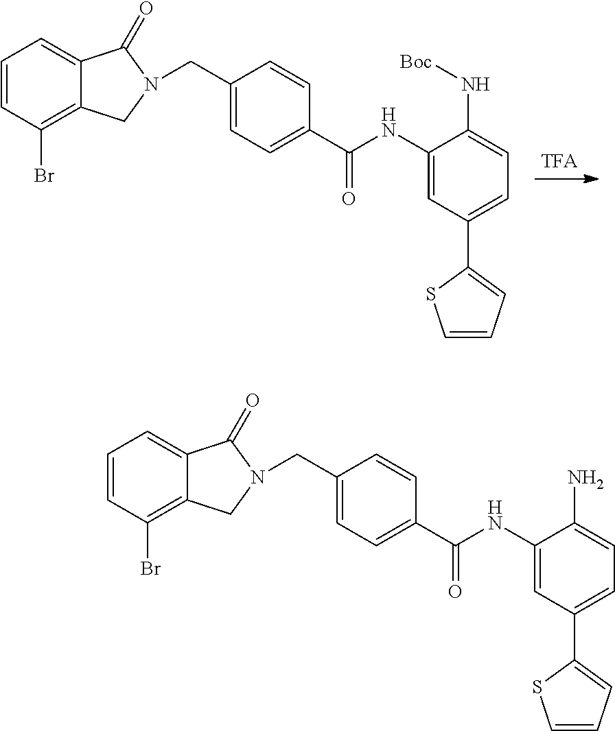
C1=CC(Br)=C2C(=C1)C(=O)N(CC1=CC=C(C(NC3=CC(C4=CC=CS4)=CC=C3N[Boc])=O)C=C1)C2.C1=CC(Br)=C2C(=C1)C(=O)N(CC1=CC=C(C(NC3=CC(C4=CC=CS4)=CC=C3N)=O)C=C1)C2
